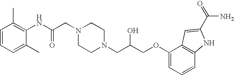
C1=CC=C(C)C(NC(CN2CCN(CC(COC3=CC=CC4=C3C=C(C(=O)N)N4)O)CC2)=O)=C1C
